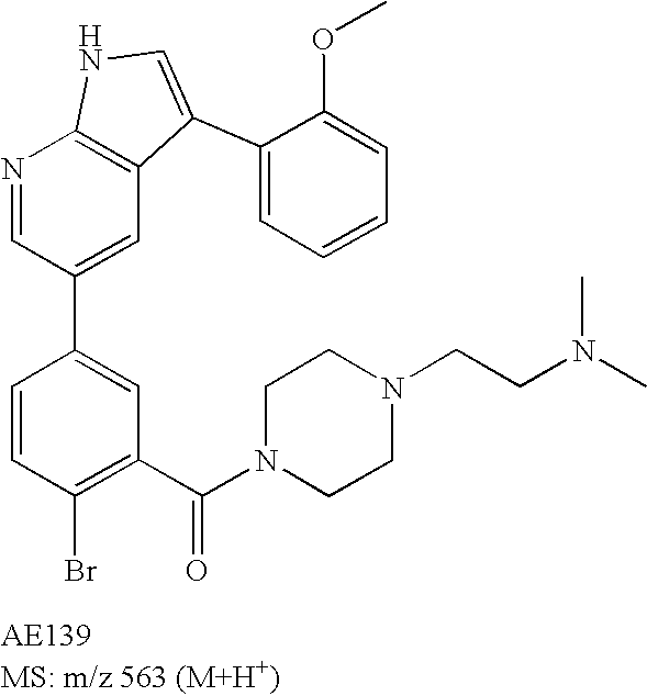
N1=CC(C2=CC(C(N3CCN(CCN(C)C)CC3)=O)=C(Br)C=C2)=CC2=C1NC=C2C1=CC=CC=C1OC
